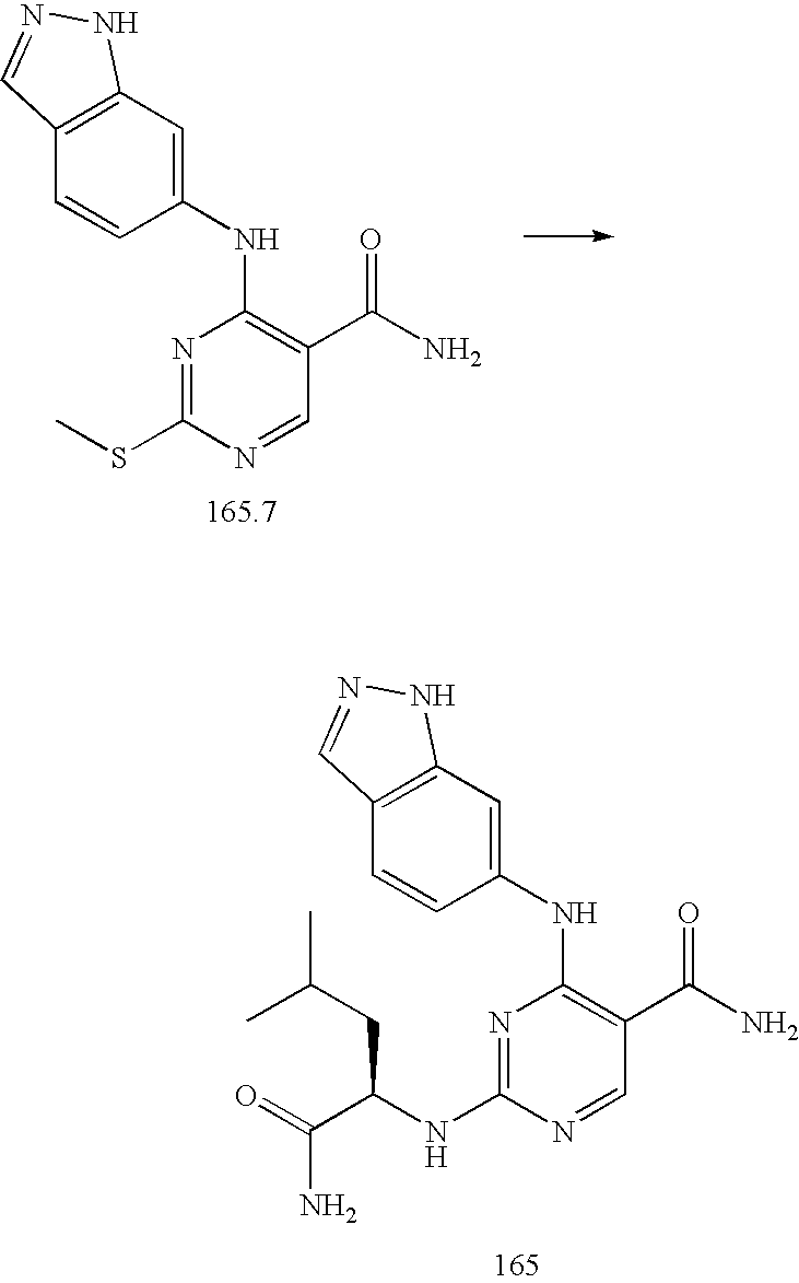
N1=C(NC(C(=O)N)CC(C)C)N=CC(C(N)=O)=C1NC1=CC2=C(C=C1)C=NN2.N1=C(SC)N=CC(C(N)=O)=C1NC1=CC2=C(C=C1)C=NN2
